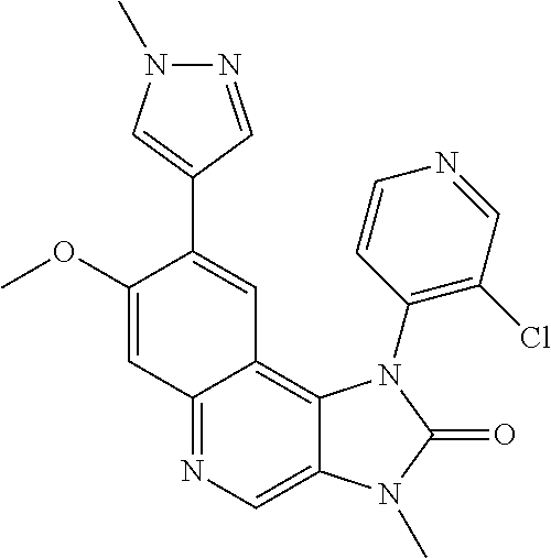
C1(OC)=CC2=NC=C3C(=C2C=C1C1=CN(C)N=C1)N(C1=C(Cl)C=NC=C1)C(=O)N3C
